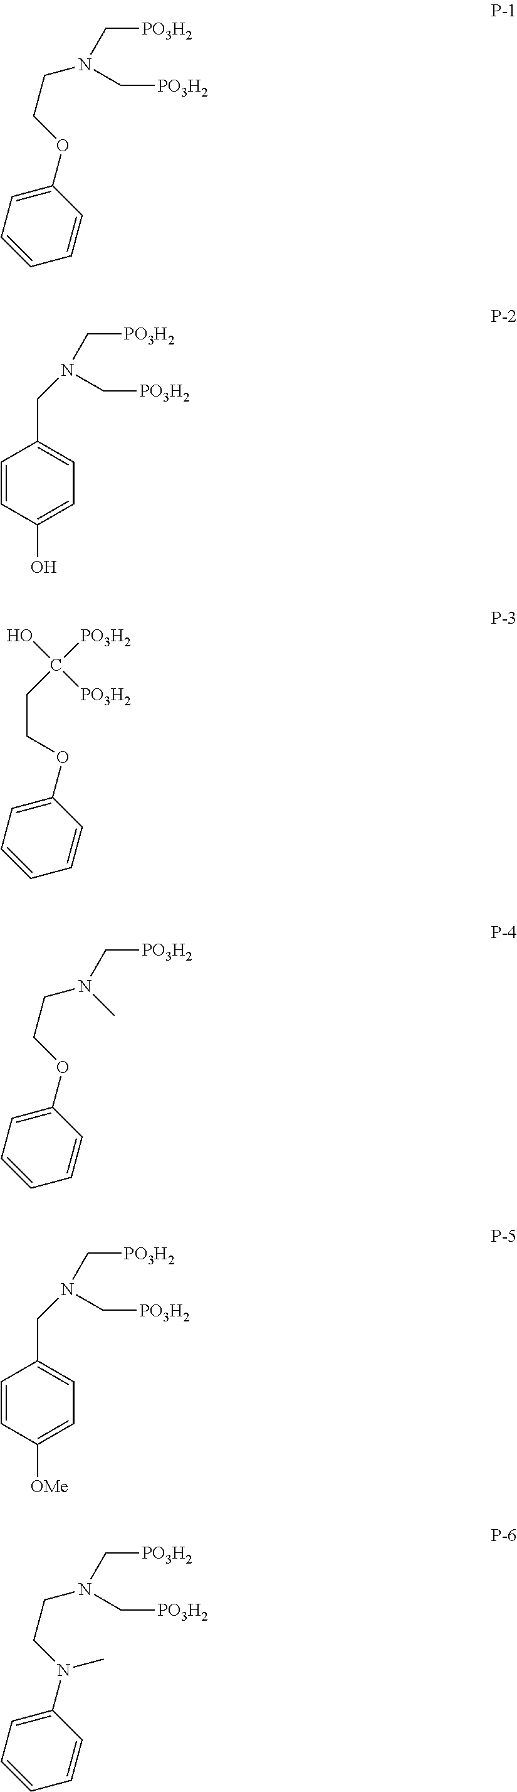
C1(OCCN(C[PO3H2])C[PO3H2])=CC=CC=C1.N(C[PO3H2])(C[PO3H2])CC1=CC=C(O)C=C1.C1(OCCN(C[PO3H2])C)=CC=CC=C1.N(C[PO3H2])(C[PO3H2])CC1=CC=C([OMe])C=C1.C1(OCCC([PO3H2])(O)[PO3H2])=CC=CC=C1.C([PO3H2])N(C[PO3H2])CCN(C1=CC=CC=C1)C
